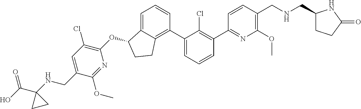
O(C1C2=CC=CC(C3=CC=CC(C4=NC(OC)=C(CNCC5CCC(=O)N5)C=C4)=C3Cl)=C2CC1)C1=C(Cl)C=C(CNC2(C(O)=O)CC2)C(OC)=N1
